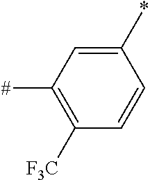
C1(*)=CC([#])=C([F3C])C=C1
